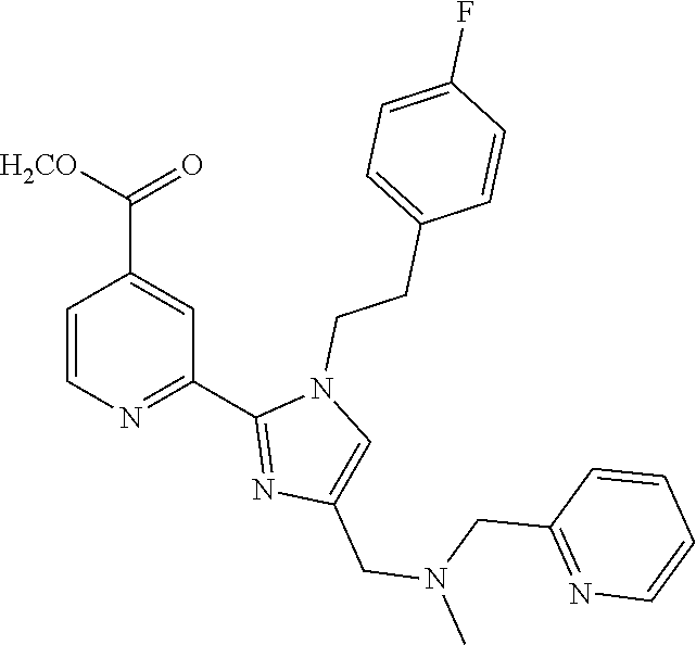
C1=CN=C(C2=NC(CN(CC3=NC=CC=C3)C)=CN2CCC2=CC=C(F)C=C2)C=C1C([H2CO])=O
